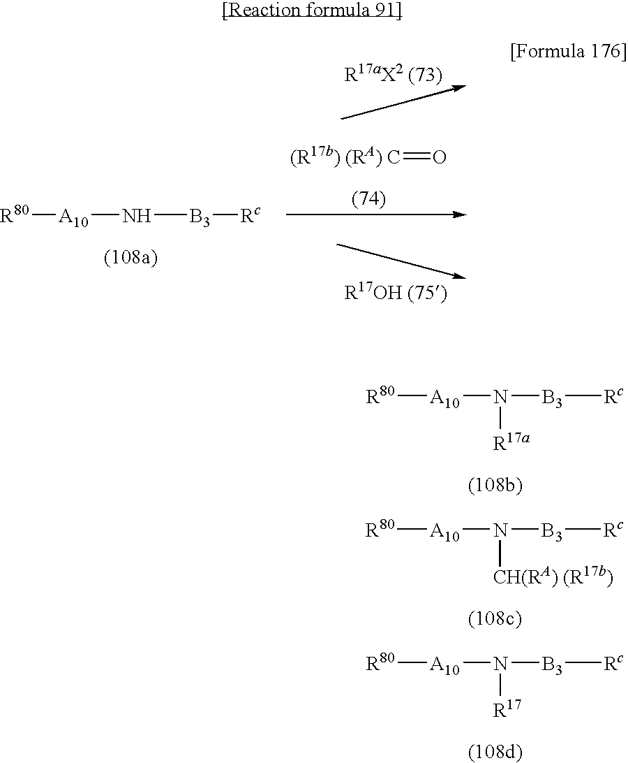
[R80][A10]N[B3][Rc].[(R17b) (RA) C]=O.[R80][A10]N([B3][Rc])[CH(RA) (R17b)].[R80][A10]N([B3][Rc])[R17].[R80][A10]N([B3][Rc])[R17a]
